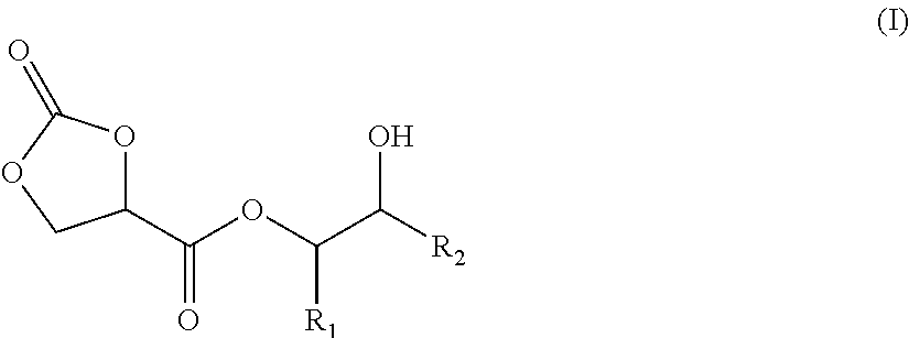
C1(C(=O)OC([R1])C([R2])O)OC(=O)OC1
